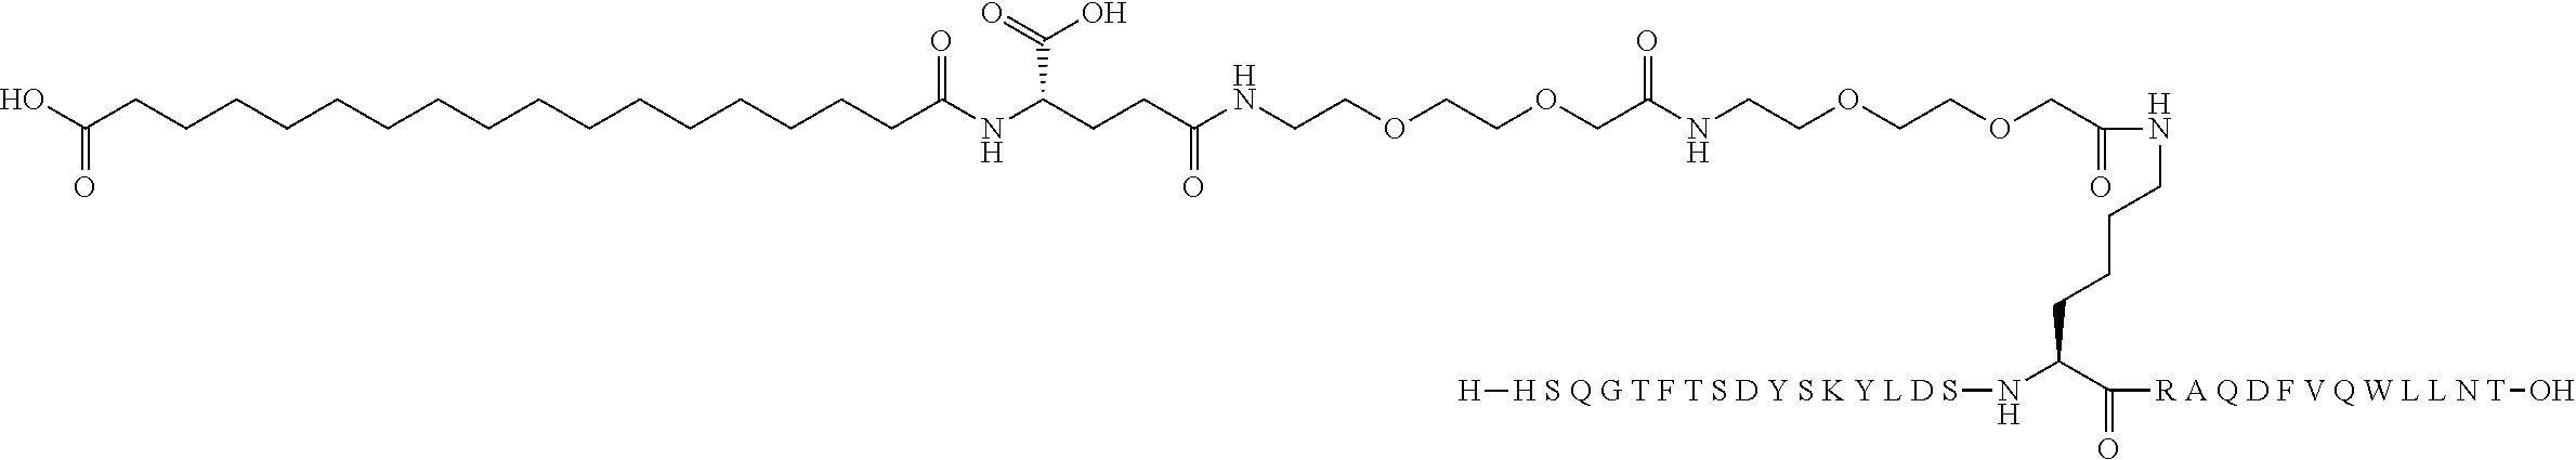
N(C(COCCOCCNC(COCCOCCNC(CCC(NC(CCCCCCCCCCCCCCCCC(O)=O)=O)C(O)=O)=O)=O)=O)CCCCC(N[H S Q G T F T S D Y S K Y L D S][H])C(=O)[R A Q D F V Q W L L N T]O
